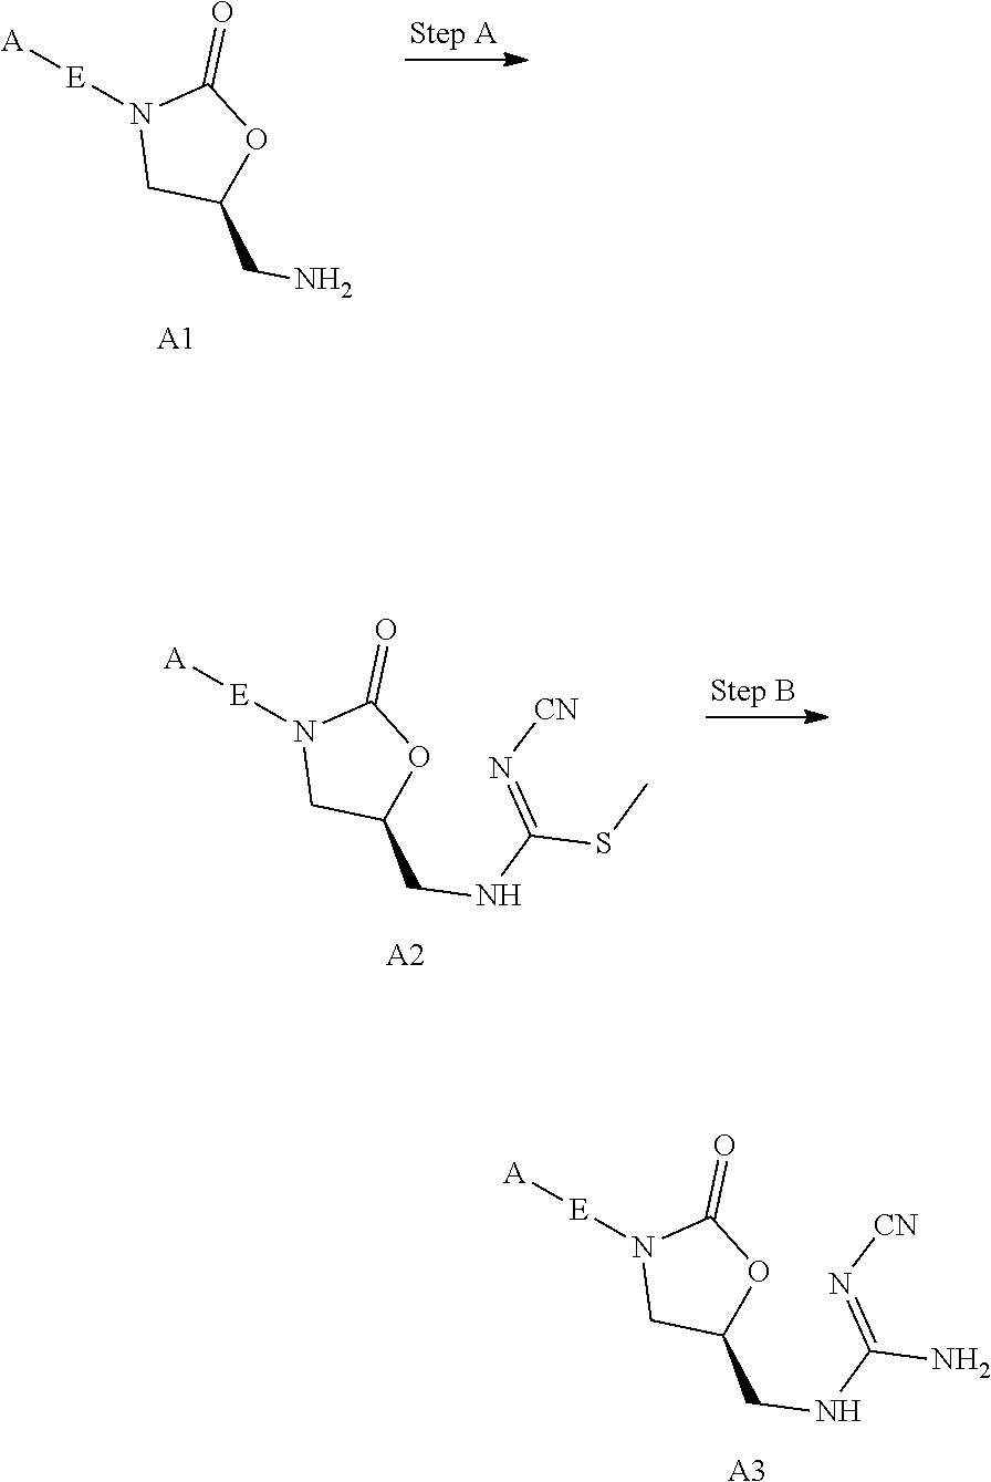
C1(CN)OC(=O)N([E][A])C1.[A1].C1(CNC(=N[CN])SC)OC(=O)N([E][A])C1.[A2].C1(CNC(=N[CN])N)OC(=O)N([E][A])C1.[A3]
